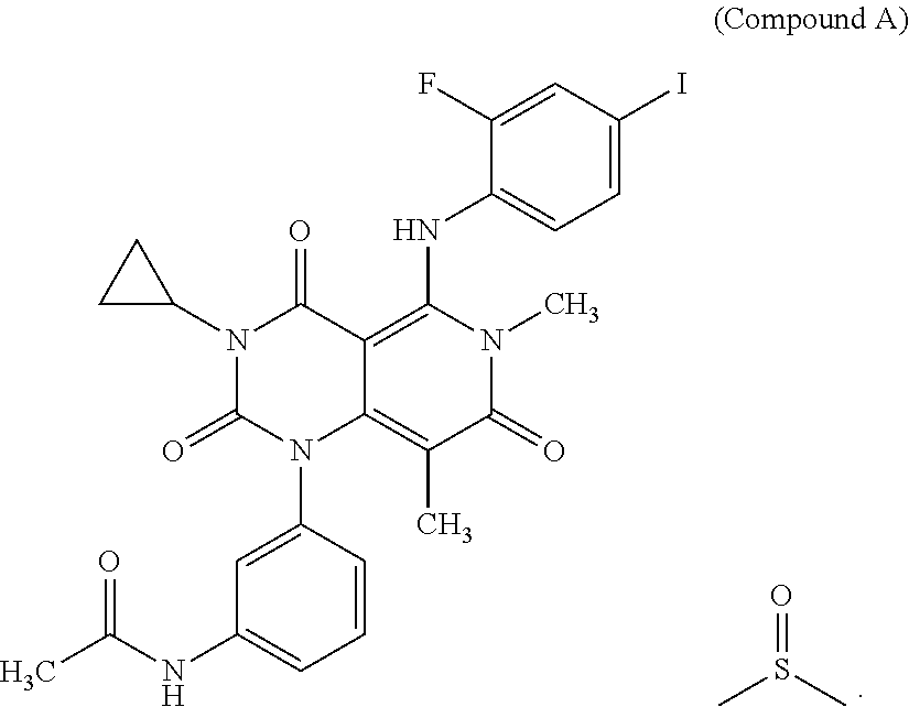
C1=C(I)C=C(F)C(NC2=C3C(=C(C)C(=O)N2C)N(C2=CC(NC(C)=O)=CC=C2)C(=O)N(C2CC2)C3=O)=C1.CS(C)=O
